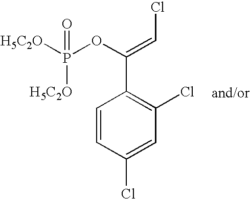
C1=CC(Cl)=CC(Cl)=C1C(OP([H5C2O])(=O)[H5C2O])=CCl
